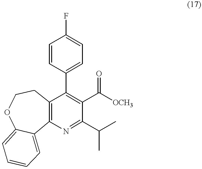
C1=CC(C2=C(C([OCH3])=O)C(C(C)C)=NC3=C2CCOC2=CC=CC=C32)=CC=C1F
